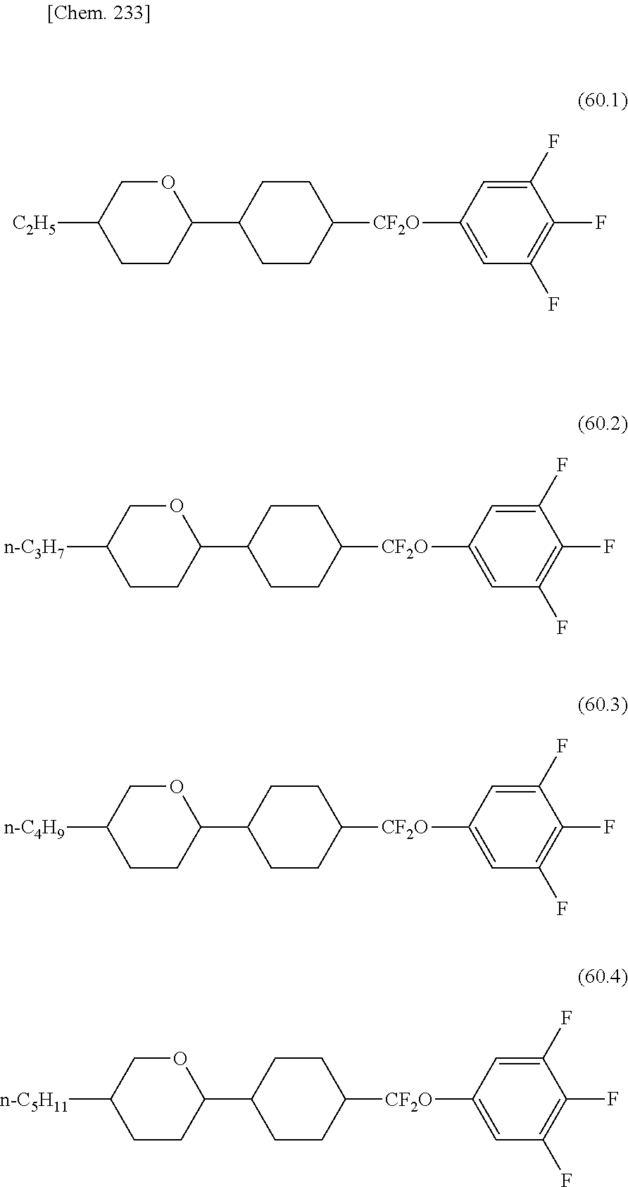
O1CC([C2H5])CCC1C1CCC([CF2O]C2=CC(F)=C(F)C(F)=C2)CC1.O1CC([n-C3H7])CCC1C1CCC([CF2O]C2=CC(F)=C(F)C(F)=C2)CC1.O1CC([n-C4H9])CCC1C1CCC([CF2O]C2=CC(F)=C(F)C(F)=C2)CC1.O1CC([n-C5H11])CCC1C1CCC([CF2O]C2=CC(F)=C(F)C(F)=C2)CC1
